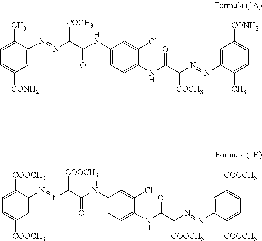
C1=C(N=NC([COCH3])C(=O)NC2=CC=C(NC(=O)C([COCH3])N=NC3=CC([CONH2])=CC=C3C)C(Cl)=C2)C(C)=CC=C1[CONH2].C1=C(N=NC([COOCH3])C(=O)NC2=CC=C(NC(=O)C([COOCH3])N=NC3=CC([COOCH3])=CC=C3[COOCH3])C(Cl)=C2)C([COOCH3])=CC=C1[COOCH3]
